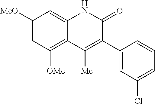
C1([MeO])=CC([OMe])=C2C(=C1)NC(=O)C(C1=CC(Cl)=CC=C1)=C2[Me]
